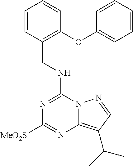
N(C1=NC([MeO2S])=NC2=C(C(C)C)C=NN12)CC1=C(OC2=CC=CC=C2)C=CC=C1
